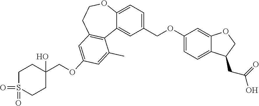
C1(COC2=CC=C3C(=C2)OCC3CC(=O)O)=CC=C2C(=C1)C1=C(CCO2)C=C(OCC2(O)CCS(=O)(=O)CC2)C=C1C
